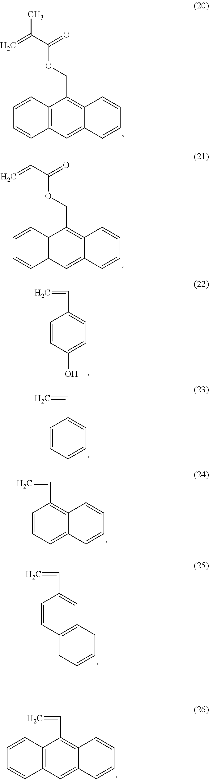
C1=CC2=C(C=C1)C=C1C(=C2COC(C(C)=C)=O)C=CC=C1.C1=CC2=C(C=C1)C=C1C(=C2COC(C=C)=O)C=CC=C1.C1=CC(O)=CC=C1C=C.C1=CC=CC=C1C=C.C1=CC=C2C(=C1C=C)C=CC=C2.C1=CC2=C(C=C1C=C)CC=CC2.C1=CC2=C(C=C1)C=C1C(=C2C=C)C=CC=C1
